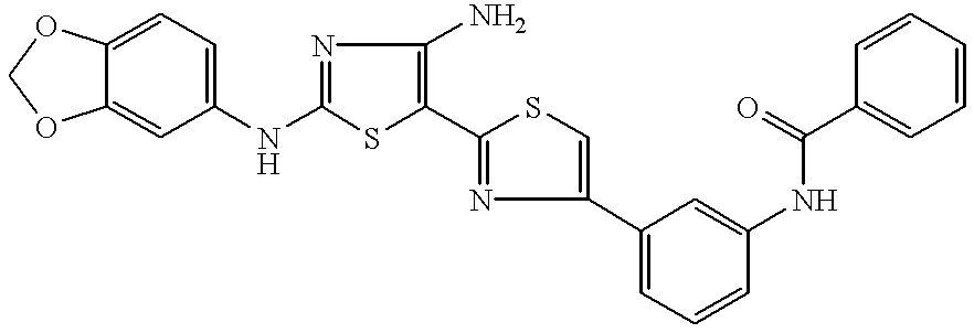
N(C1=NC(N)=C(C2=NC(C3=CC=CC(NC(C4=CC=CC=C4)=O)=C3)=CS2)S1)C1=CC=C2C(=C1)OCO2
